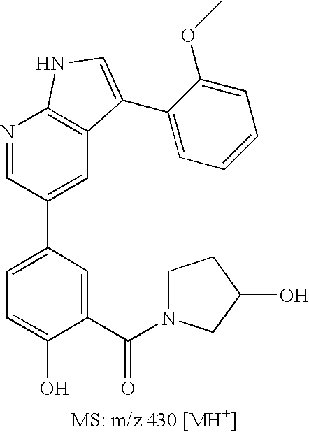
C1=C(C2=CC3=C(N=C2)NC=C3C2=CC=CC=C2OC)C=C(C(=O)N2CCC(O)C2)C(O)=C1
